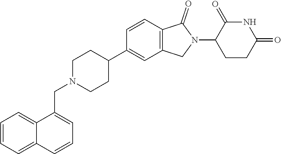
C1N(CC2=CC=CC3=CC=CC=C23)CCC(C2=CC3=C(C=C2)C(=O)N(C2CCC(=O)NC2=O)C3)C1
